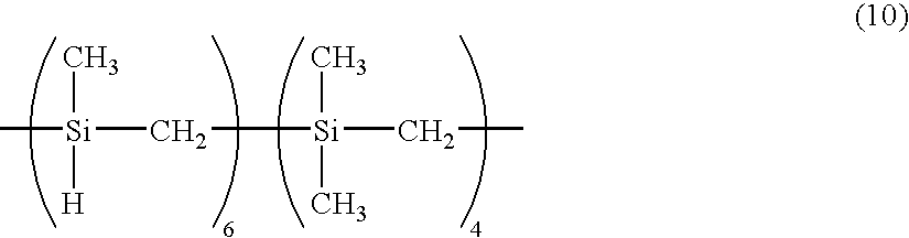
C[Si](C)(CC[Si](C)(CC)C)[H]
